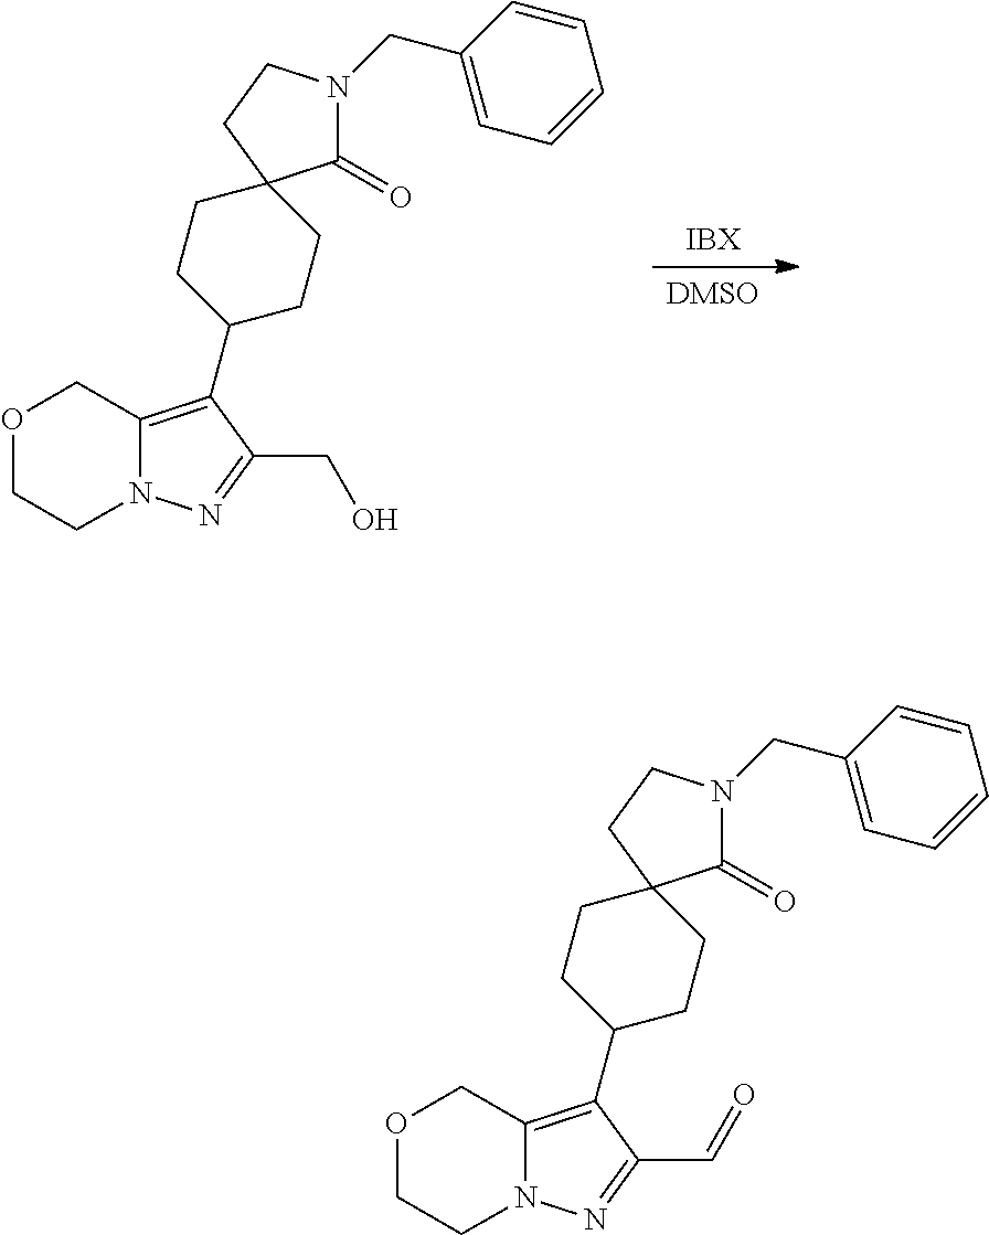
[IBX].[DMSO].C12=C(C3CCC4(CC3)C(=O)N(CC3=CC=CC=C3)CC4)C(CO)=NN1CCOC2.C12=C(C3CCC4(CC3)C(=O)N(CC3=CC=CC=C3)CC4)C(C=O)=NN1CCOC2
